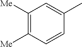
C1([Me])=C([Me])C=CC(C)=C1
